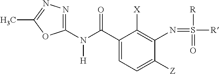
C1(N(C(C2=CC=C([Z])C(N=S([R])([R])=O)=C2[X])=O)[H])=NN=C(C)O1
